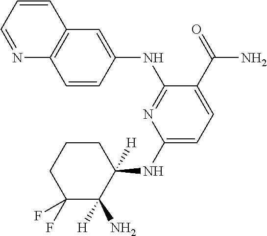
C1(NC2([H])CCCC(F)(F)C2([H])N)=CC=C(C(=O)N)C(NC2=CC3=C(C=C2)N=CC=C3)=N1
